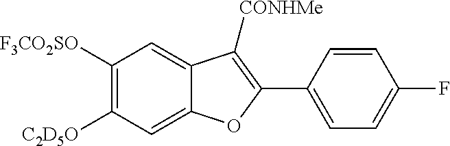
C12=CC([F3CO2SO])=C([C2D5O])C=C1OC(C1=CC=C(F)C=C1)=C2[CONHMe]
